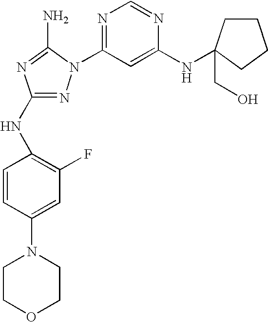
N1=C(NC2=C(F)C=C(N3CCOCC3)C=C2)N=C(N)N1C1=NC=NC(NC2(CO)CCCC2)=C1
